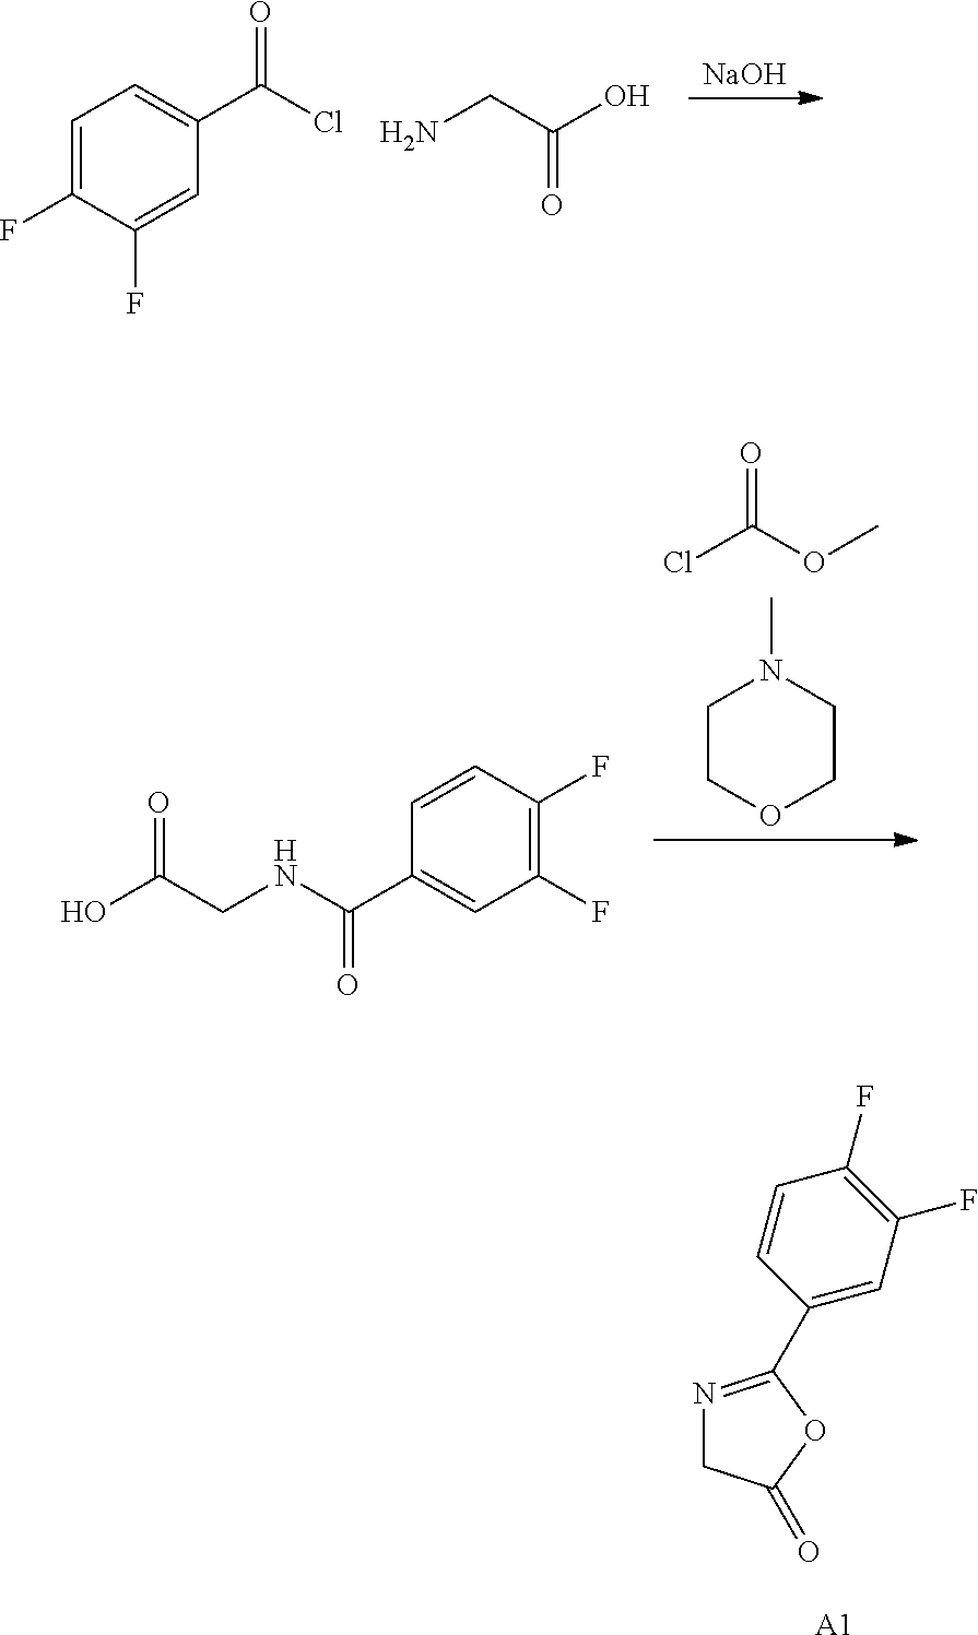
C1=C(F)C(F)=CC(C(Cl)=O)=C1.NCC(O)=O.[NaOH].ClC(OC)=O.C1COCCN1C.OC(CNC(C1=CC(F)=C(F)C=C1)=O)=O.N1=C(C2=CC(F)=C(F)C=C2)OC(=O)C1.[A1]
